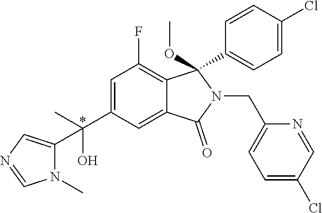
*.C1(C(O)(C)C2=CC(F)=C3C(=C2)C(=O)N(CC2=CC=C(Cl)C=N2)C3(C2=CC=C(Cl)C=C2)OC)=CN=CN1C
